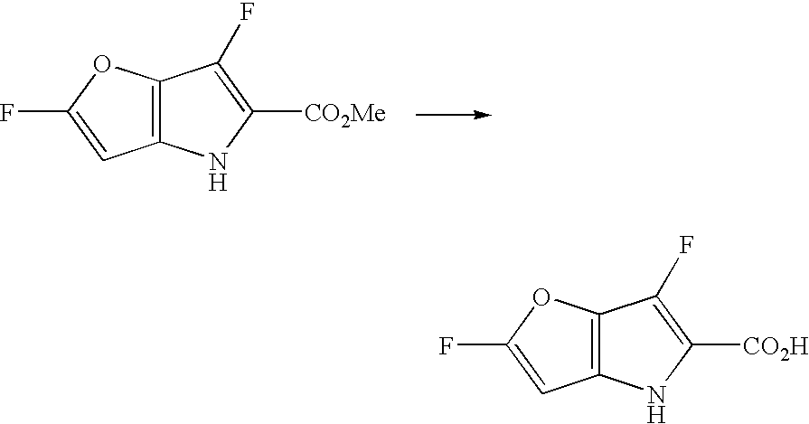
C12=C(OC(F)=C1)C(F)=C([CO2Me])N2.C12=C(OC(F)=C1)C(F)=C([CO2H])N2
